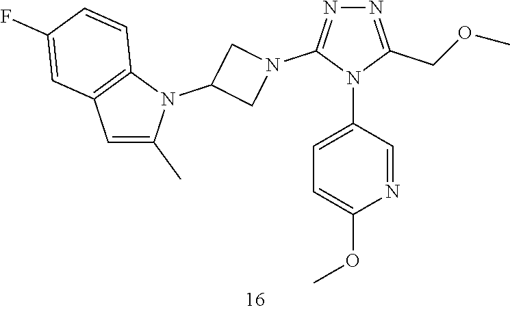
C1=C(N2C(COC)=NN=C2N2CC(N3C4=C(C=C3C)C=C(F)C=C4)C2)C=NC(OC)=C1
